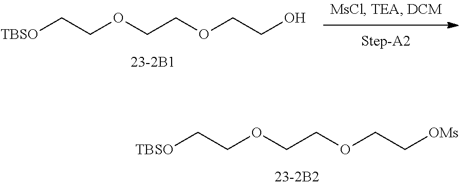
[TBSO]CCOCCOCCO.[TBSO]CCOCCOCC[OMs]
